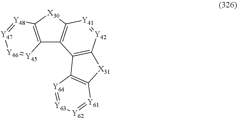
C12=C([X30]C3=C1[Y45]=[Y46][Y47]=[Y48]3)[Y41]=[Y42]C1=C2C2=C([X31]1)[Y61]=[Y62][Y63]=[Y64]2
